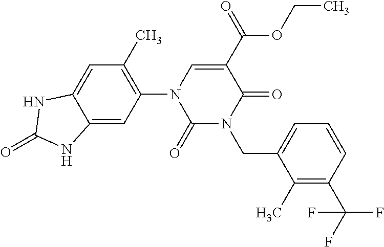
C1(=O)N(CC2=CC=CC(C(F)(F)F)=C2C)C(=O)C(C(OCC)=O)=CN1C1=C(C)C=C2C(=C1)NC(=O)N2
